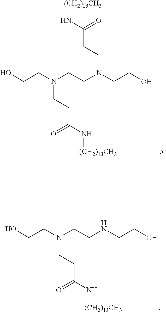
OCCN(CCNCCO)CCC(N[(CH2)13CH3])=O.OCCN(CCN(CCO)CCC(N[(CH2)13CH3])=O)CCC(N[(CH2)13CH3])=O
